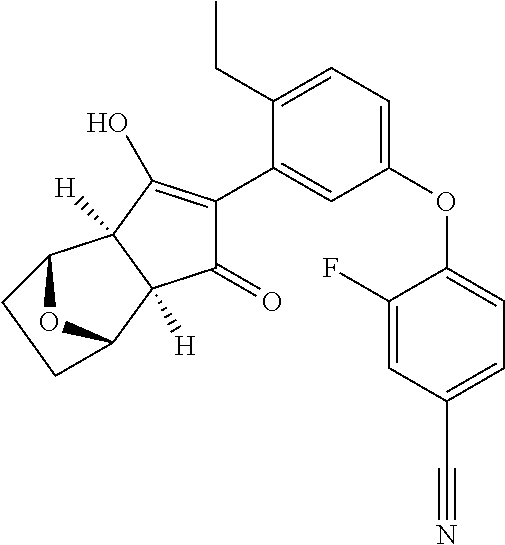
C1(=O)C(C2=CC(OC3=CC=C(C#N)C=C3F)=CC=C2CC)=C(O)C2([H])C1([H])C1OC2CC1
